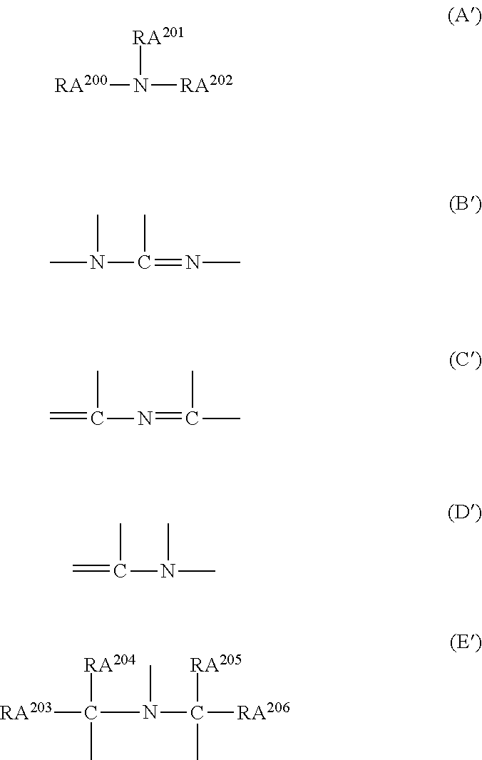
[RA200]N([RA202])[RA201].CN(C(C)=NC)C.C=C(C)N=C(C)C.C=C(C)N(C)C.[RA203]C(N(C([RA206])([RA205])C)C)(C)[RA204]
